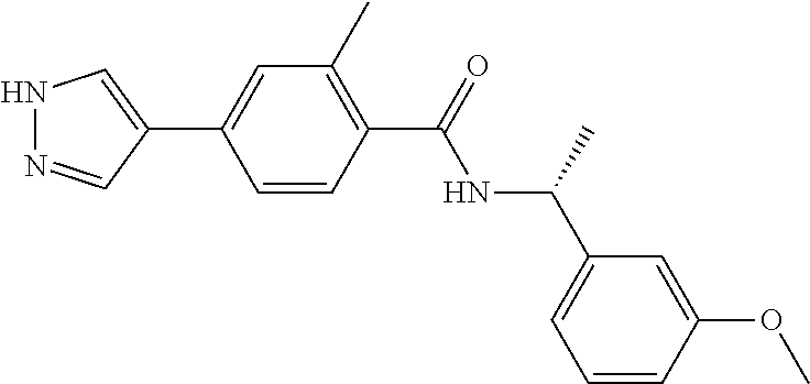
N1N=CC(C2=CC(C)=C(C(NC(C3=CC=CC(OC)=C3)C)=O)C=C2)=C1
